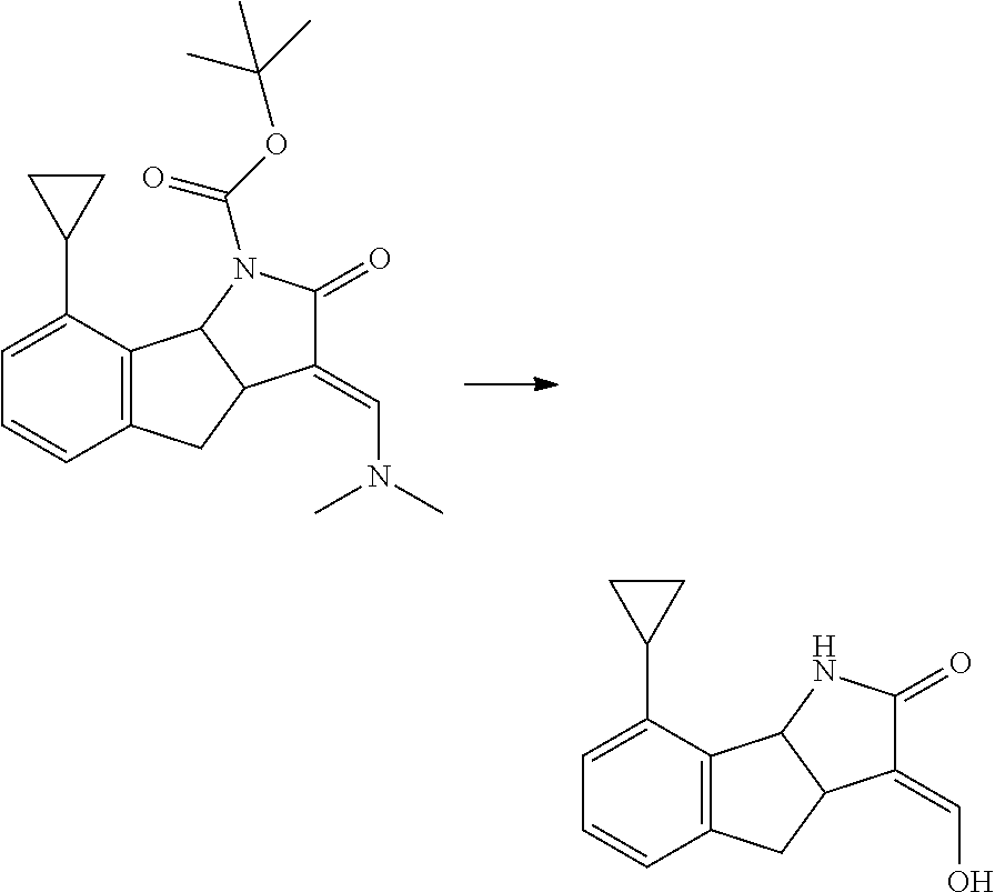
C1=C(C2CC2)C2=C(C=C1)CC1C2N(C(OC(C)(C)C)=O)C(=O)C1=CN(C)C.C1=C(C2CC2)C2=C(C=C1)CC1C2NC(=O)C1=CO
